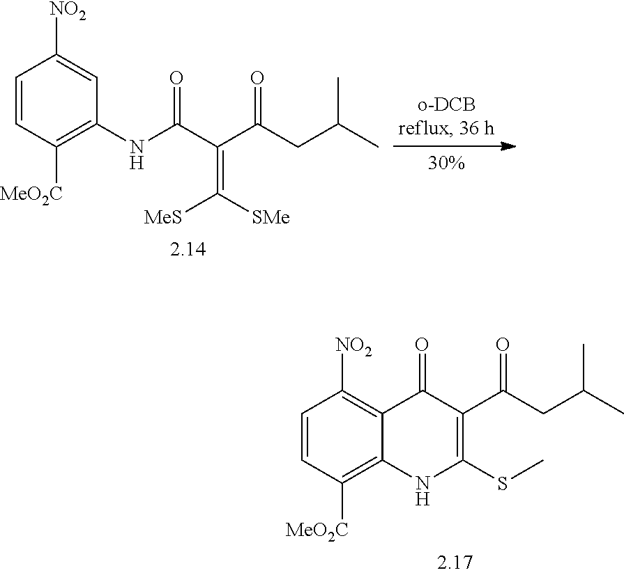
C1=CC([MeO2C])=C(NC(C(C(CC(C)C)=O)=C([SMe])[MeS])=O)C=C1[NO2].C1=CC([MeO2C])=C2C(=C1[NO2])C(=O)C(C(CC(C)C)=O)=C(SC)N2
